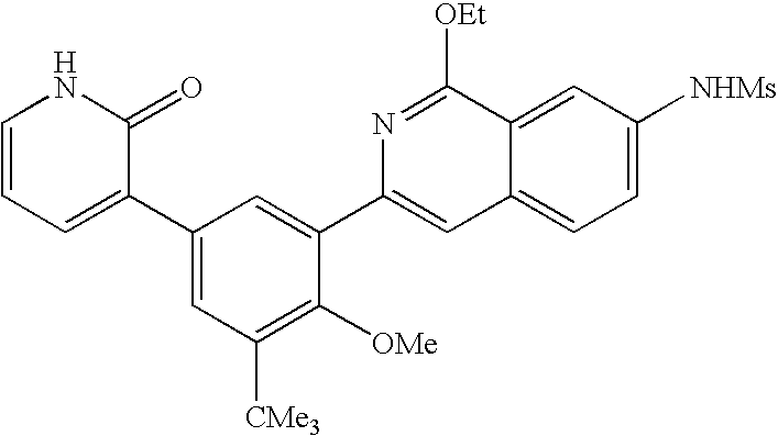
C1=CC=C(C2=CC([CMe3])=C([OMe])C(C3=CC4=CC=C([NHMs])C=C4C([OEt])=N3)=C2)C(=O)N1
